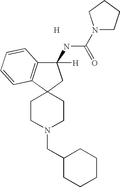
[H].C1CN(CC2CCCCC2)CCC12C1=C(C(NC(=O)N3CCCC3)([H])C2)C=CC=C1
